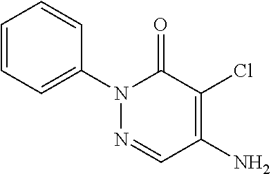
C1=CC=C(N2N=CC(N)=C(Cl)C2=O)C=C1
